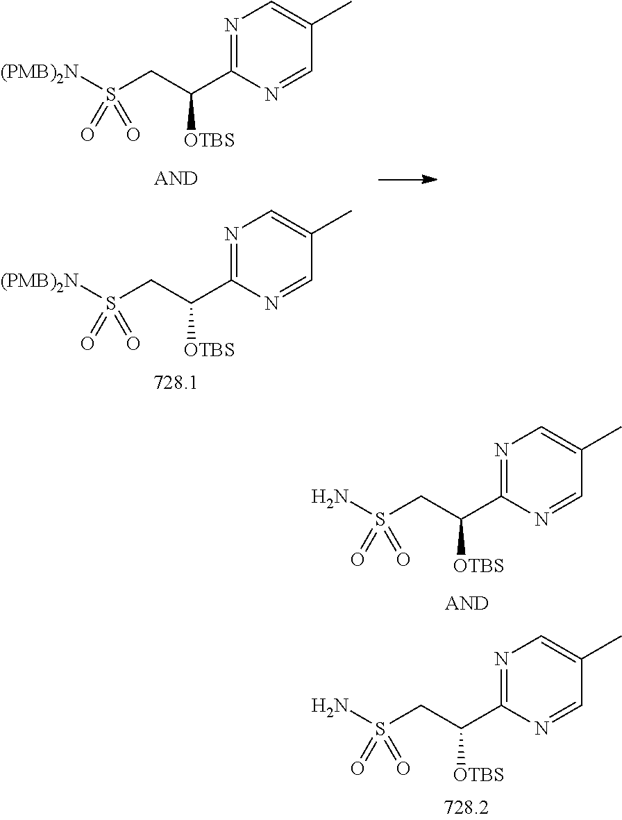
S(=O)(=O)(CC(C1=NC=C(C)C=N1)[OTBS])N.S(=O)(=O)(CC(C1=NC=C(C)C=N1)[OTBS])N.S(=O)(=O)(CC(C1=NC=C(C)C=N1)[OTBS])[(PMB)2N].S(=O)(=O)(CC(C1=NC=C(C)C=N1)[OTBS])[(PMB)2N]
